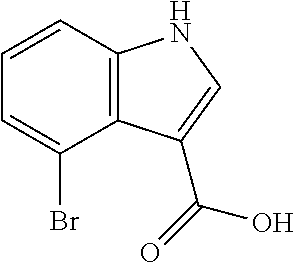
C1=CC2=C(C(Br)=C1)C(C(=O)O)=CN2
